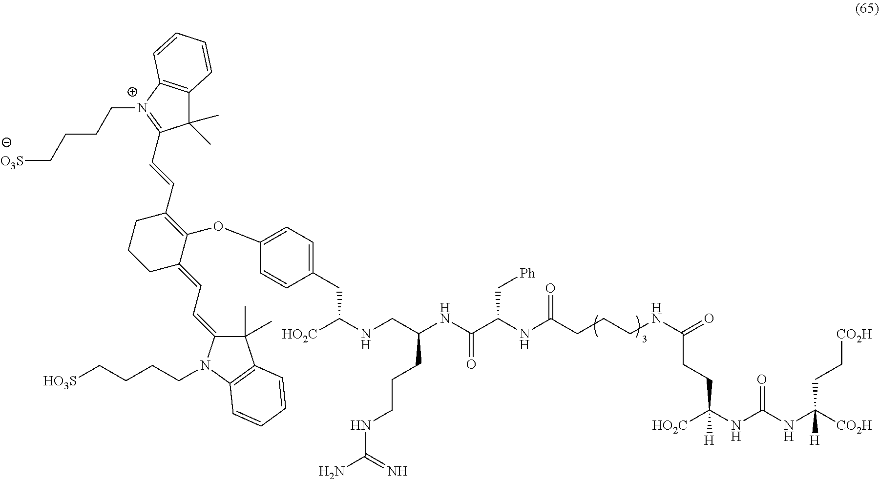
[CO2H]C(NC(NC([HO2C])(CCC(NCCCC(NC(C(NC(CNC([HO2C])CC1=CC=C(OC2=C(C=CC3=[N+](CCCC[O3S])C4=C(C3(C)C)C=CC=C4)CCCC2=CC=C2C(C)(C)C3=C(N2CCCC[HO3S])C=CC=C3)C=C1)CCCNC(N)=N)=O)C[Ph])=O)=O)[H])=O)(CC[CO2H])[H]
